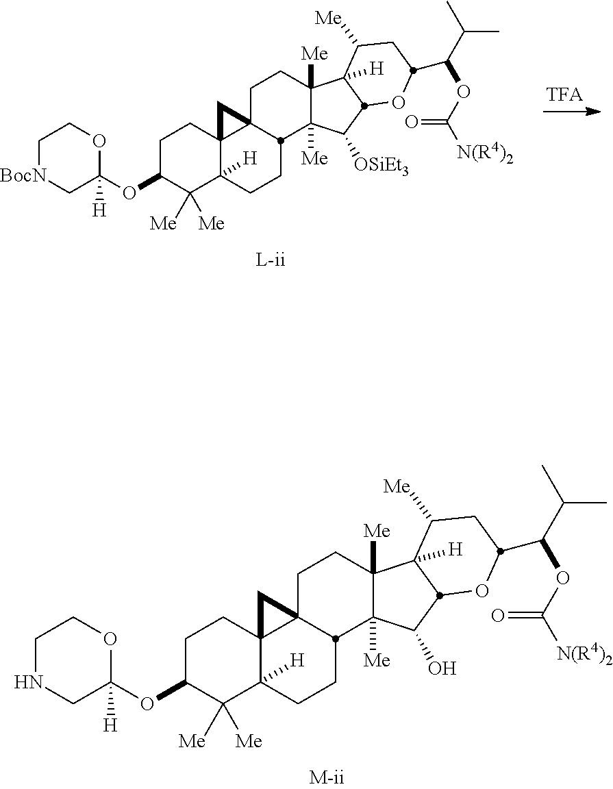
C1[BocN]CC(OC2C([Me])([Me])C3([H])C4(CC2)C2(CCC5([Me])C([Me])(C([OSiEt3])C6C5([H])C([Me])CC(C(OC([N(R4)2])=O)C(C)C)O6)C2CC3)C4)([H])OC1.C1NCC(OC2C([Me])([Me])C3([H])C4(CC2)C2(CCC5([Me])C([Me])(C(O)C6C5([H])C([Me])CC(C(C(C)C)OC(=O)[N(R4)2])O6)C2CC3)C4)([H])OC1
